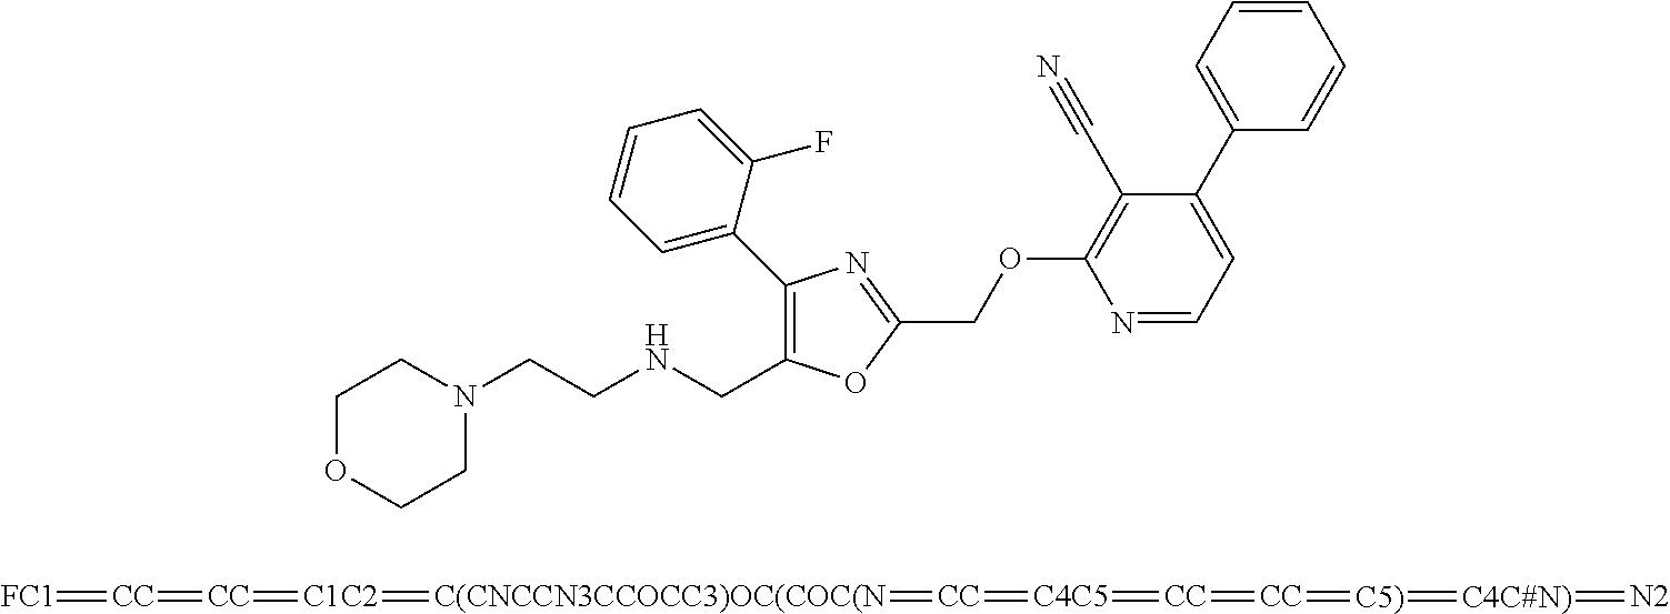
C1OCCN(CCNCC2=C(C3=CC=CC=C3F)N=C(COC3=C(C#N)C(C4=CC=CC=C4)=CC=N3)O2)C1.[FC1]=[CC]=[CC]=[C1C2]=[C(CNCCN3CCOCC3)OC(COC(N]=[CC]=[C4C5]=[CC]=[CC]=[C5)]=[C4C#N)]=[N2]
